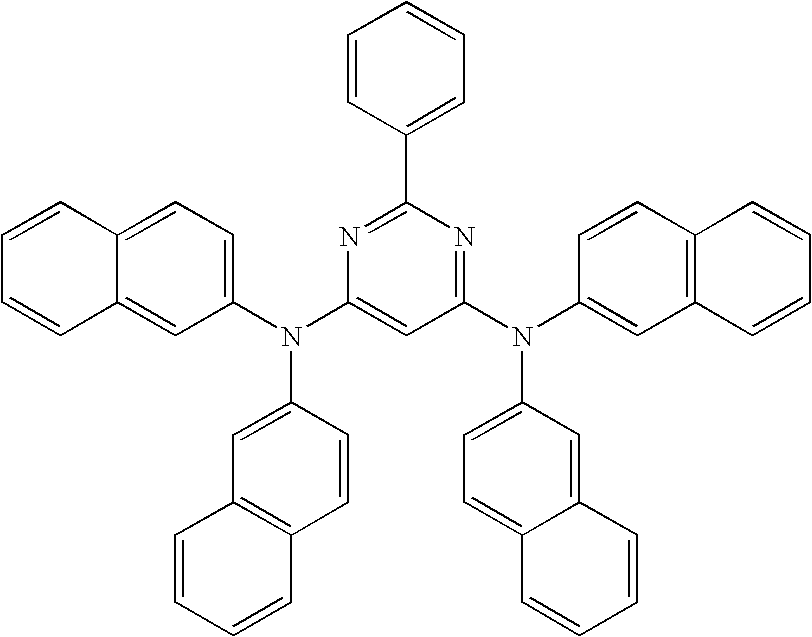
C12=CC=C(N(C3=CC(N(C4=CC5=C(C=C4)C=CC=C5)C4=CC=C5C(=C4)C=CC=C5)=NC(C4=CC=CC=C4)=N3)C3=CC4=C(C=C3)C=CC=C4)C=C1C=CC=C2
